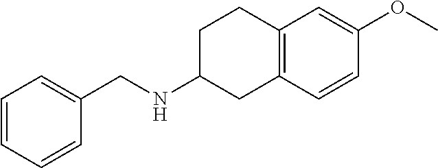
C1C(NCC2=CC=CC=C2)CC2=C(C1)C=C(OC)C=C2
